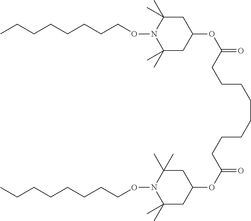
CCCCCCCCON1C(C)(C)CC(OC(=O)CCCCCCCCC(OC2CC(C)(C)N(OCCCCCCCC)C(C)(C)C2)=O)CC1(C)C
